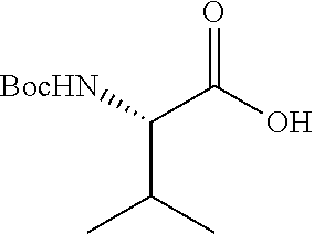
[BocHN]C(C(C)C)C(=O)O
